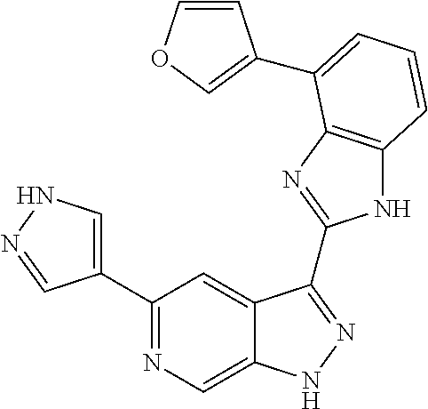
C1(C2=NC=C3C(=C2)C(C2=NC4=C(N2)C=CC=C4C2=COC=C2)=NN3)=CNN=C1
